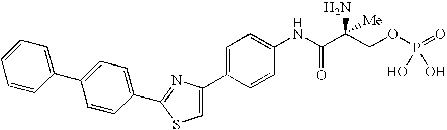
C1=C(C2=CC=C(NC(=O)C(N)([Me])COP(O)(=O)O)C=C2)N=C(C2=CC=C(C3=CC=CC=C3)C=C2)S1
